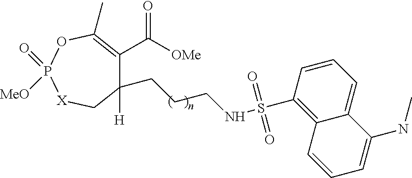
C1(CCCNS(=O)(=O)C2=C3C(=CC=C2)C(NC)=CC=C3)([H])C(C([OMe])=O)=C(C)OP(=O)([MeO])[X]C1
